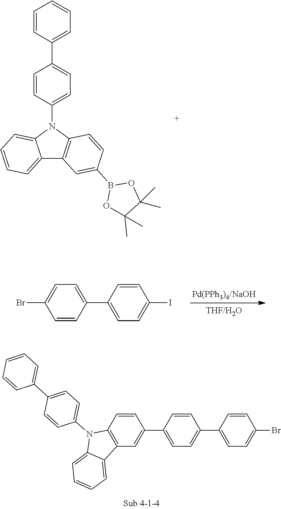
C1(C2=CC=C(I)C=C2)=CC=C(Br)C=C1.C1=CC(N2C3=CC=CC=C3C3=C2C=CC(B2OC(C)(C)C(C)(C)O2)=C3)=CC=C1C1=CC=CC=C1.C1(C2=CC=C(Br)C=C2)=CC=C(C2=CC3=C(C=C2)N(C2=CC=C(C4=CC=CC=C4)C=C2)C2=CC=CC=C32)C=C1
